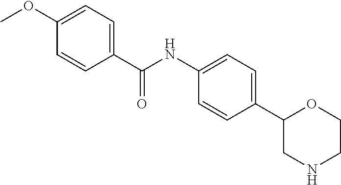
C1(OC)=CC=C(C(NC2=CC=C(C3CNCCO3)C=C2)=O)C=C1
